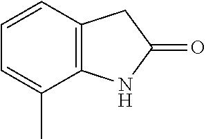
C1=CC=C(C)C2=C1CC(=O)N2
